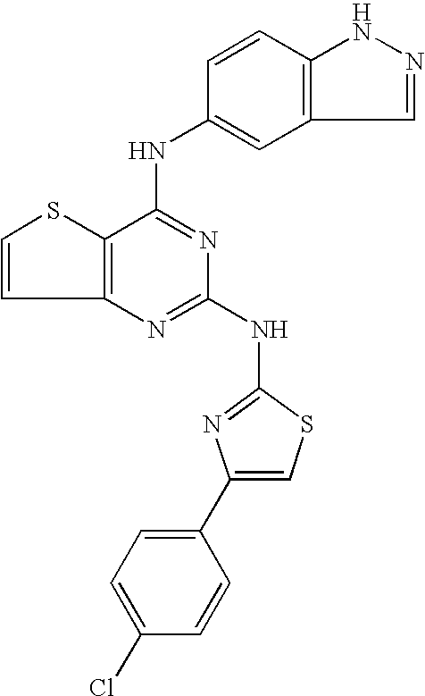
C12=C(C(NC3=CC4=C(C=C3)NN=C4)=NC(NC3=NC(C4=CC=C(Cl)C=C4)=CS3)=N1)SC=C2
